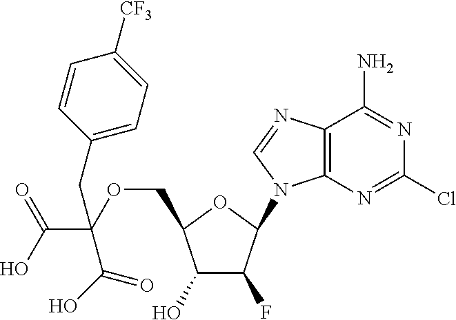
C1(O)C(F)C(N2C3=C(N=C2)C(N)=NC(Cl)=N3)OC1COC(C(O)=O)(C(O)=O)CC1=CC=C([CF3])C=C1
